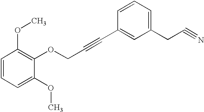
C1=C(OC)C(OCC#CC2=CC(CC#N)=CC=C2)=C(OC)C=C1
